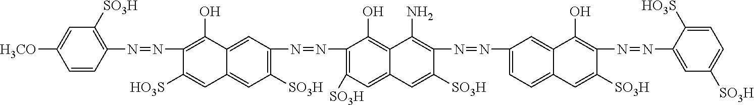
C1=CC(N=NC2=C(O)C3=CC(N=NC4=C([SO3H])C=C5C(=C4O)C(N)=C(N=NC4=CC=C6C(=C4)C(O)=C(N=NC4=CC([SO3H])=CC=C4[HO3S])C([SO3H])=C6)C([SO3H])=C5)=C([SO3H])C=C3C=C2[HO3S])=C([SO3H])C=C1[H3CO]
